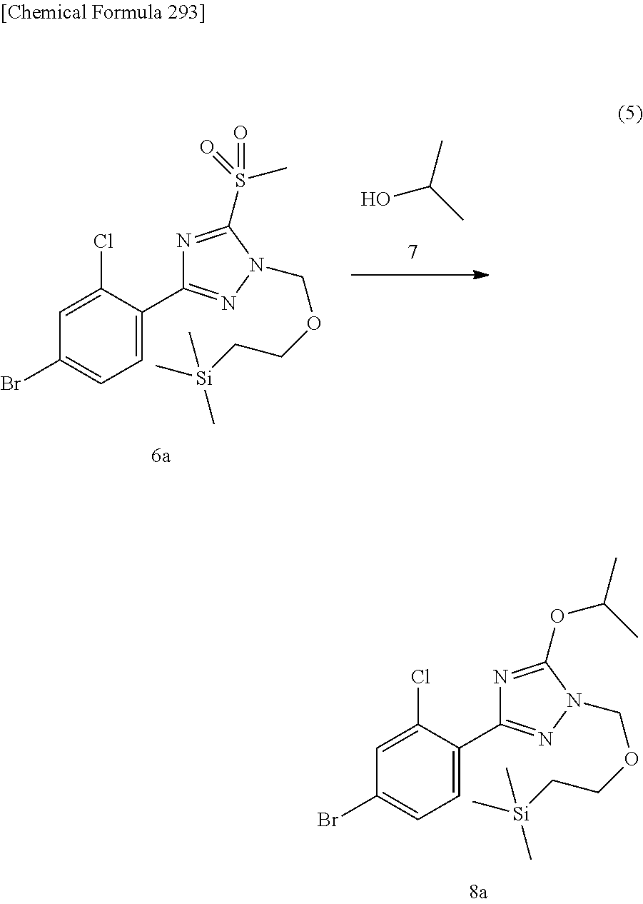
OC(C)C.C1(Br)=CC=C(C2=NN(COCC[Si](C)(C)C)C(S(=O)(C)=O)=N2)C(Cl)=C1.C1(Br)=CC=C(C2=NN(COCC[Si](C)(C)C)C(OC(C)C)=N2)C(Cl)=C1
